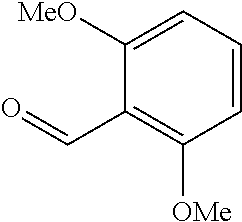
C1=CC=C([MeO])C(C=O)=C1[OMe]
